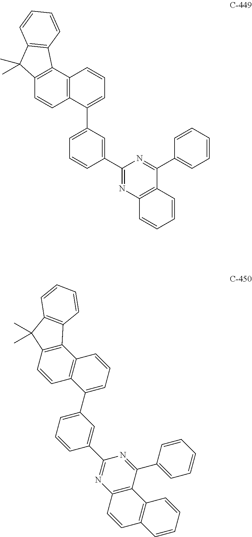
C1(C2=CC(C3=CC=CC4=C3C=CC3=C4C4=C(C3(C)C)C=CC=C4)=CC=C2)=NC2=C(C(C3=CC=CC=C3)=N1)C=CC=C2.C12=C(C=CC3=C1C=CC=C3C1=CC=CC(C3=NC4=C(C(C5=CC=CC=C5)=N3)C3=C(C=C4)C=CC=C3)=C1)C(C)(C)C1=C2C=CC=C1
